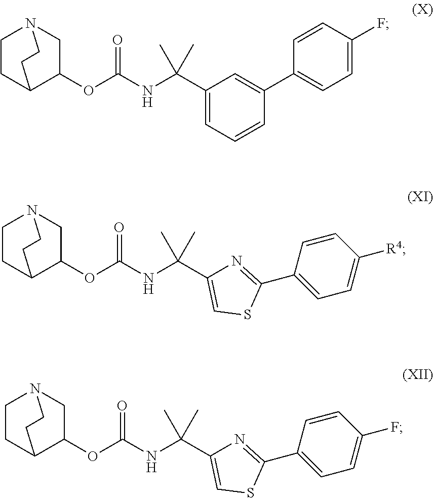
O=C(OC1C2CCN(C1)CC2)NC(C)(C)C1=CC=CC(C2=CC=C(F)C=C2)=C1.O=C(OC1C2CCN(C1)CC2)NC(C)(C)C1=CSC(C2=CC=C([R4])C=C2)=N1.O=C(OC1C2CCN(C1)CC2)NC(C)(C)C1=CSC(C2=CC=C(F)C=C2)=N1
